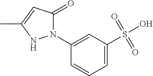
C1=CC=C(S(O)(=O)=O)C=C1N1C(=O)C=C(C)N1
